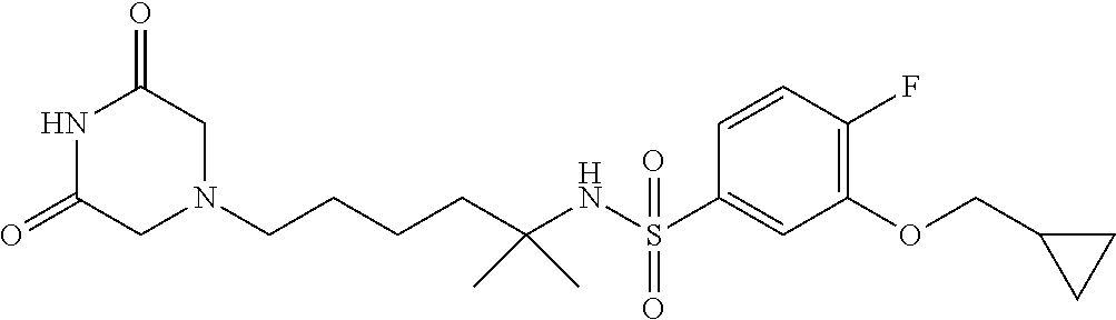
C1C(=O)NC(=O)CN1CCCCC(NS(C1=CC(OCC2CC2)=C(F)C=C1)(=O)=O)(C)C
